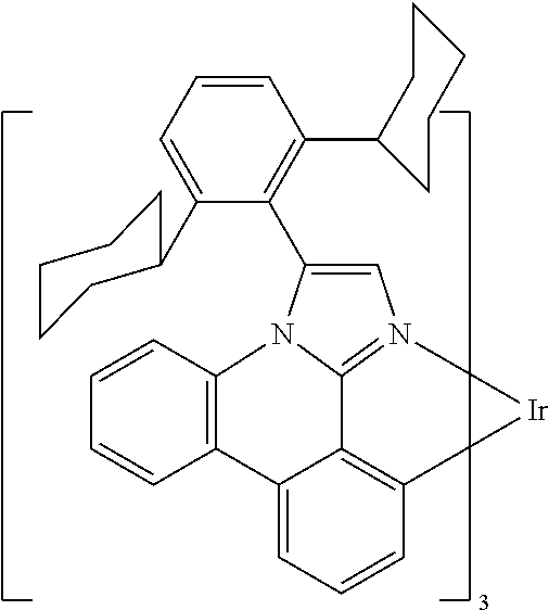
C12=C(C=CC=C1)N1C(C3=C(C4CCCCC4)C=CC=C3C3CCCCC3)=CN3=C1C1=C(C=CC=C21)[Ir]3
